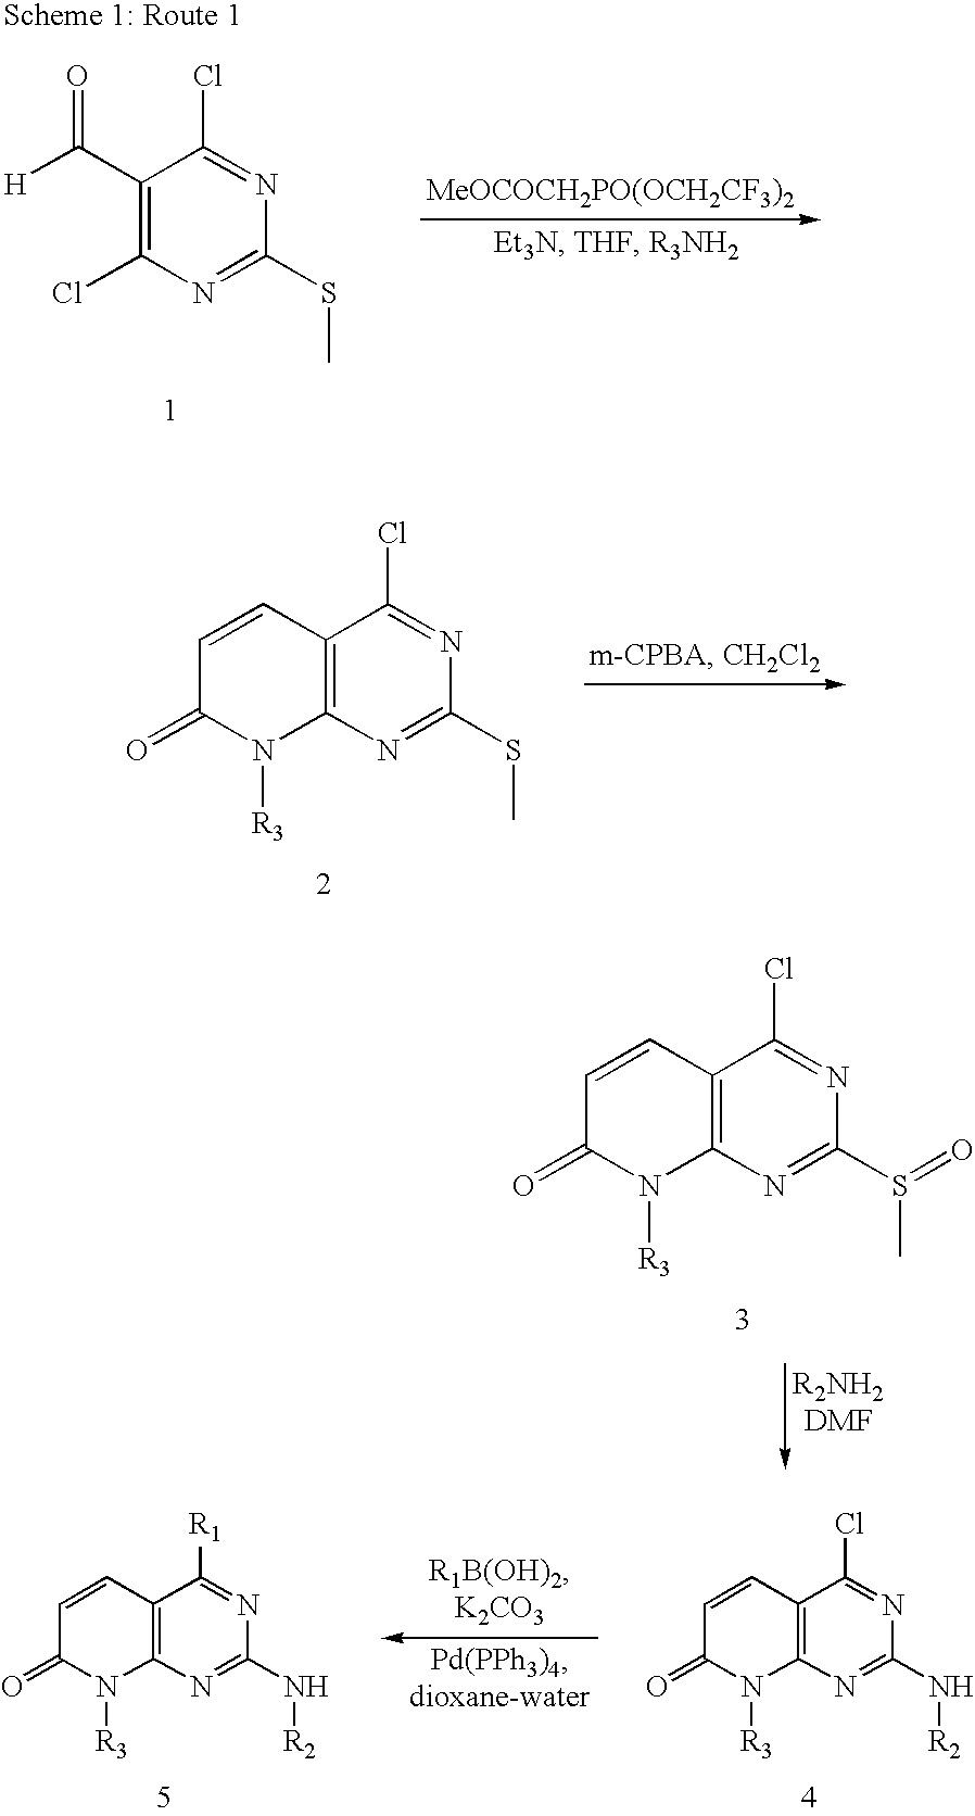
C12=C(N=C(SC)N=C1Cl)N([R3])C(=O)C=C2.C12=C(N=C(S(C)=O)N=C1Cl)N([R3])C(=O)C=C2.C12=C(N=C(N[R2])N=C1[R1])N([R3])C(=O)C=C2.C12=C(N=C(N[R2])N=C1Cl)N([R3])C(=O)C=C2.C1(C([H])=O)=C(Cl)N=C(SC)N=C1Cl.[MeOCOCH2PO(OCH2CF3)2]
